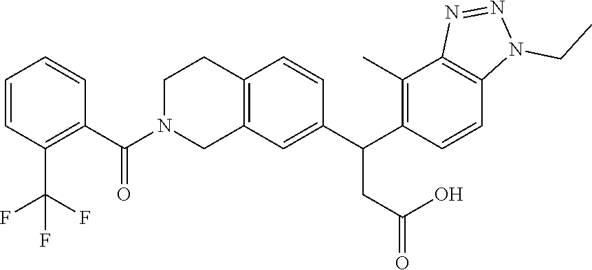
C12=C(C=C(C(C3=C(C)C4=C(C=C3)N(CC)N=N4)CC(=O)O)C=C1)CN(C(C1=C(C(F)(F)F)C=CC=C1)=O)CC2
